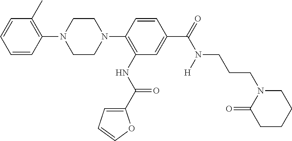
C1=CC(N2CCN(C3=C(NC(C4=CC=CO4)=O)C=C(C(=O)N(CCCN4C(=O)CCCC4)[H])C=C3)CC2)=C(C)C=C1
